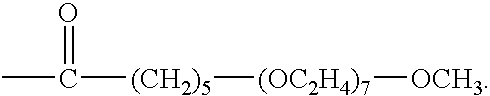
C([(CH2)5][(OC2H4)7][OCH3])(C)=O
